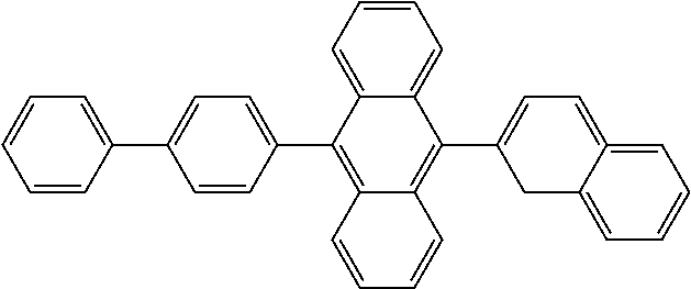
C12=CC=CC=C1C(C1=CC=C3=CC=CC=C3C1)=C1C(=C2C2=CC=C(C3=CC=CC=C3)C=C2)C=CC=C1
